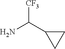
NC(C1CC1)[CF3]
